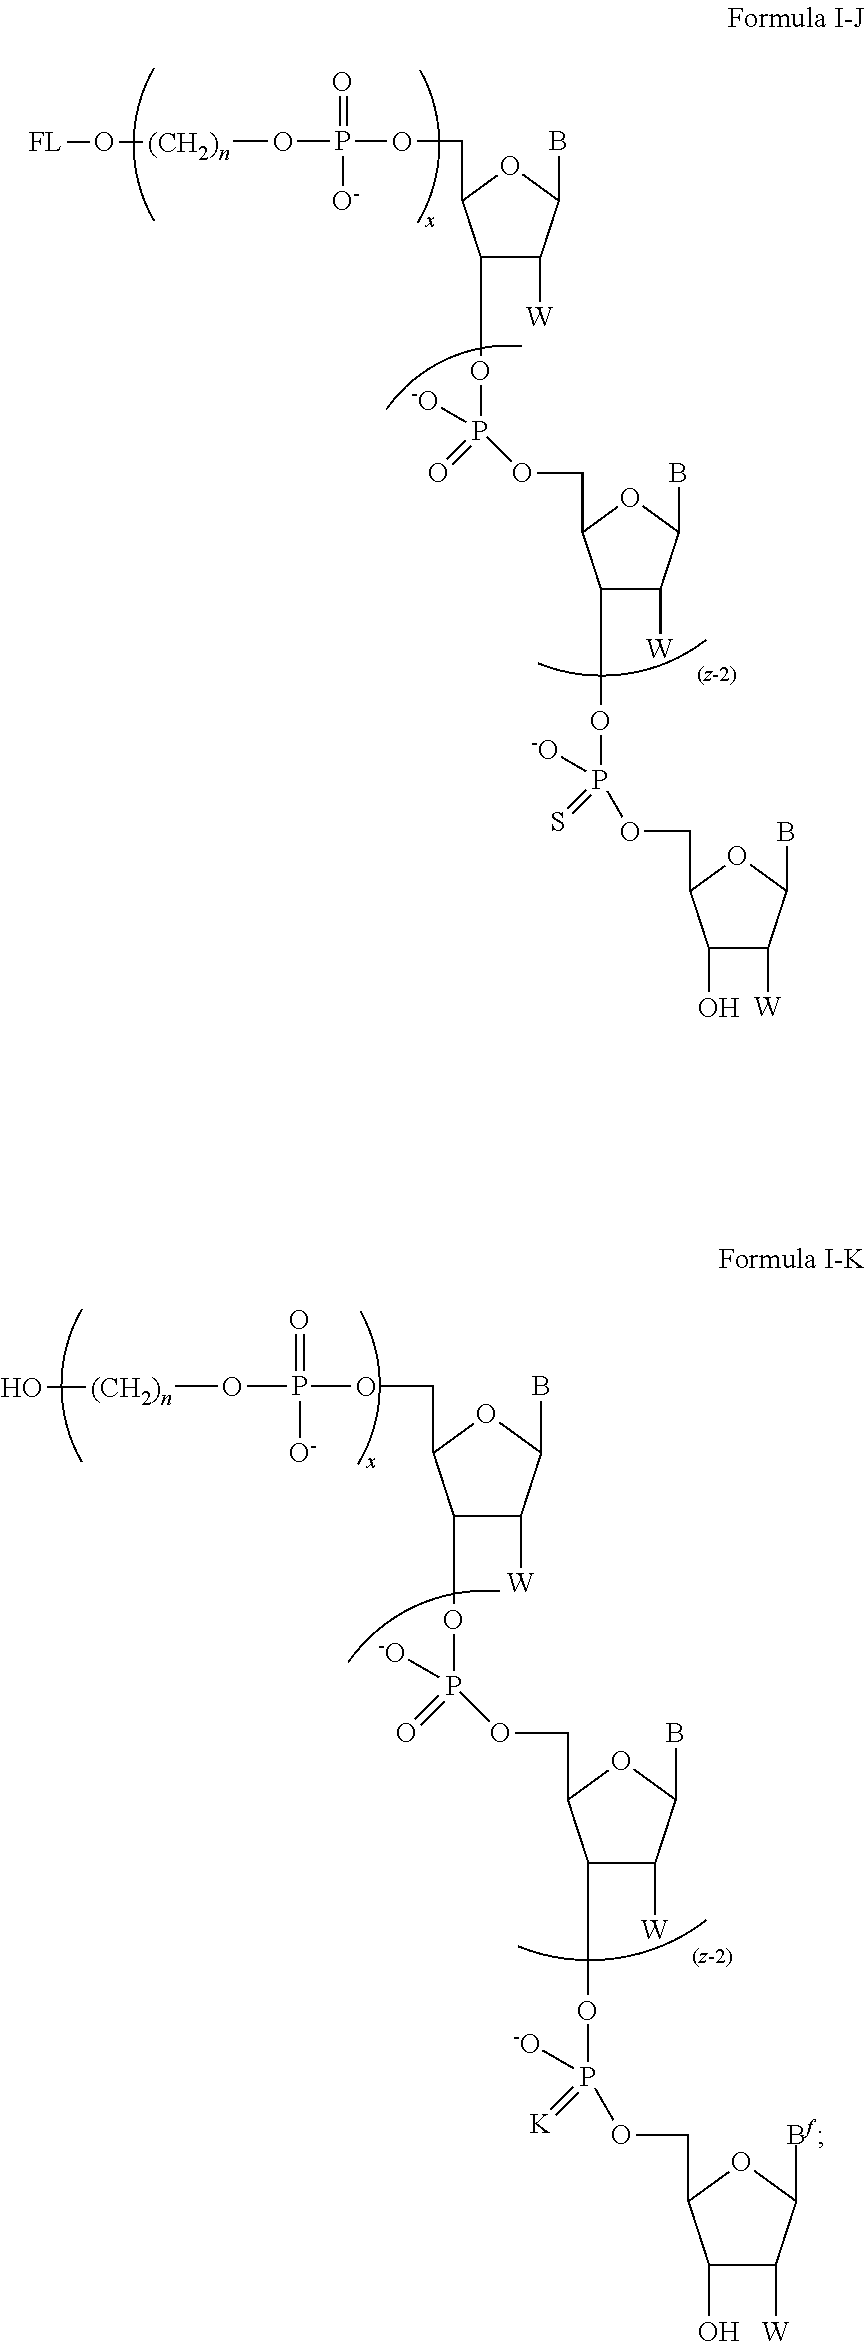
C1([W])C(B)OC(COP(=O)([O-])O[(CH2)n]O)C1OP(OCC1C(OP([-O])(=[K])OCC2C(O)C([W])C([Bf])O2)C([W])C(B)O1)([-O])=O.C1([W])C(B)OC(COP(=O)([O-])O[(CH2)n]O[FL])C1OP(OCC1C(OP([-O])(=S)OCC2C(O)C([W])C(B)O2)C([W])C(B)O1)([-O])=O
